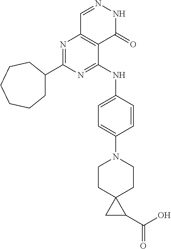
N1=C(C2CCCCCC2)N=C(NC2=CC=C(N3CCC4(CC3)CC4C(O)=O)C=C2)C2=C1C=NNC2=O
